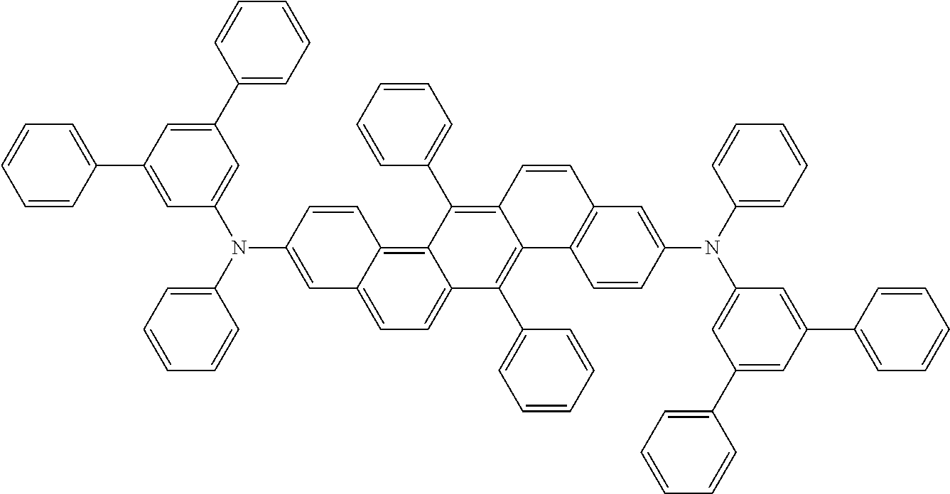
C1=C(N(C2=CC=CC=C2)C2=CC(C3=CC=CC=C3)=CC(C3=CC=CC=C3)=C2)C=CC2=C3C(=CC=C12)C(C1=CC=CC=C1)=C1C(=C3C2=CC=CC=C2)C=CC2=C1C=CC(N(C1=CC=CC=C1)C1=CC(C3=CC=CC=C3)=CC(C3=CC=CC=C3)=C1)=C2
